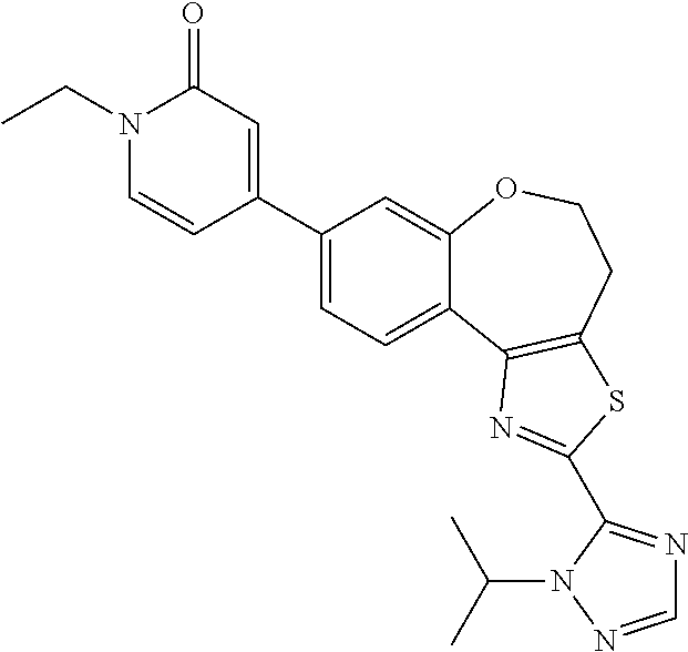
C1(C2=CC(=O)N(CC)C=C2)=CC=C2C(=C1)OCCC1=C2N=C(C2=NC=NN2C(C)C)S1
